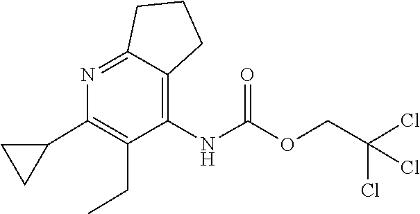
C1(CC)=C(C2CC2)N=C2C(=C1NC(=O)OCC(Cl)(Cl)Cl)CCC2
